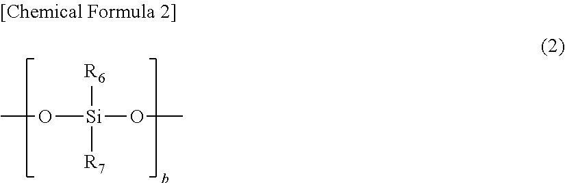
O([Si](OC)([R6])[R7])C
